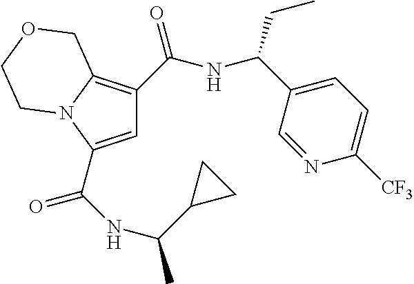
C1=C(C(=O)NC(C)C2CC2)N2C(=C1C(=O)NC(C1=CC=C([CF3])N=C1)CC)COCC2
